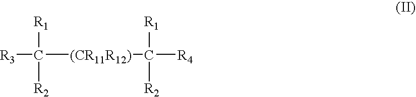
C([R3])([R1])([R2])[(CR11R12)]C([R1])([R2])[R4]
